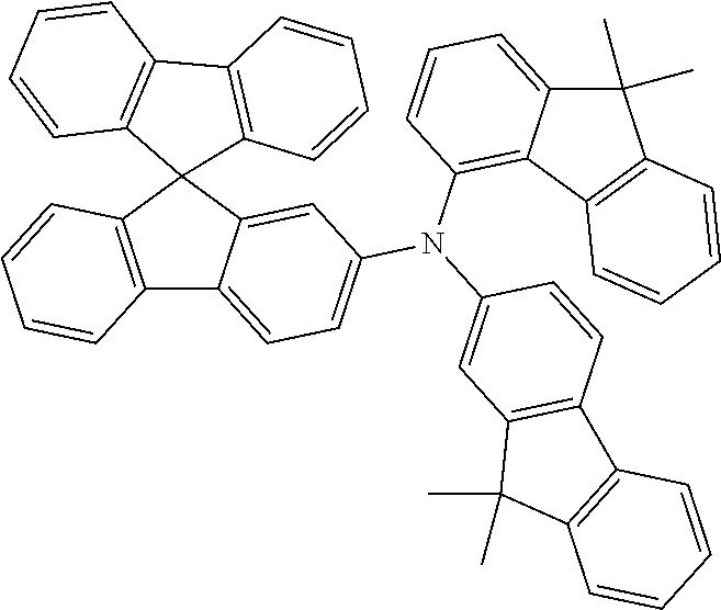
C12=C(C3(C4=C1C=CC=C4)C1=C(C4=CC=C(N(C5=CC6=C(C=C5)C5=C(C6(C)C)C=CC=C5)C5=C6C(=CC=C5)C(C)(C)C5=C6C=CC=C5)C=C34)C=CC=C1)C=CC=C2
